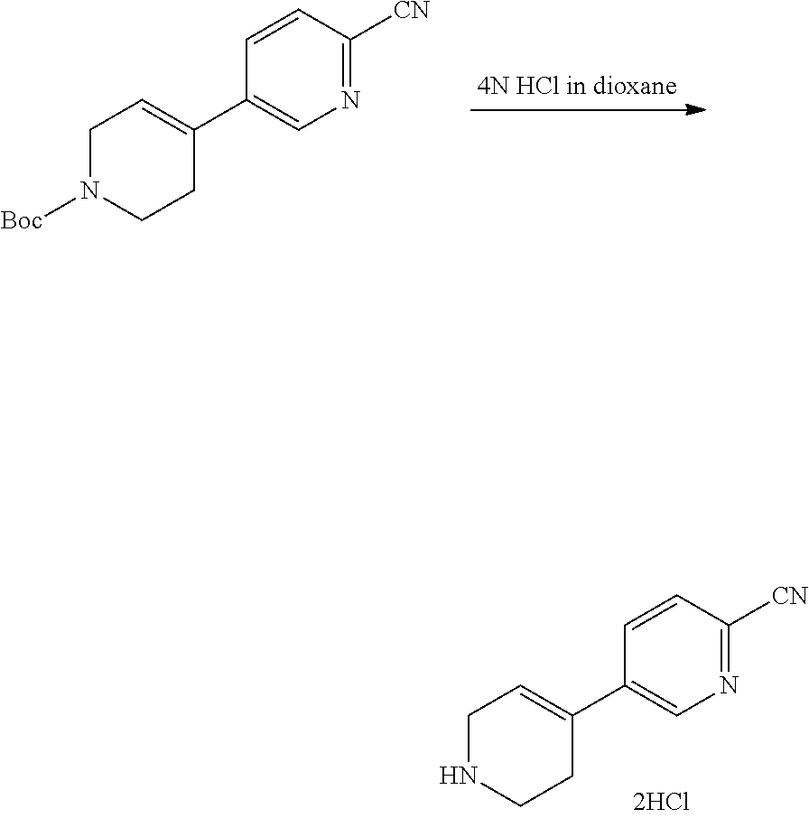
C1=CC([CN])=NC=C1C1=CCN([Boc])CC1.C1=CC([CN])=NC=C1C1=CCNCC1
